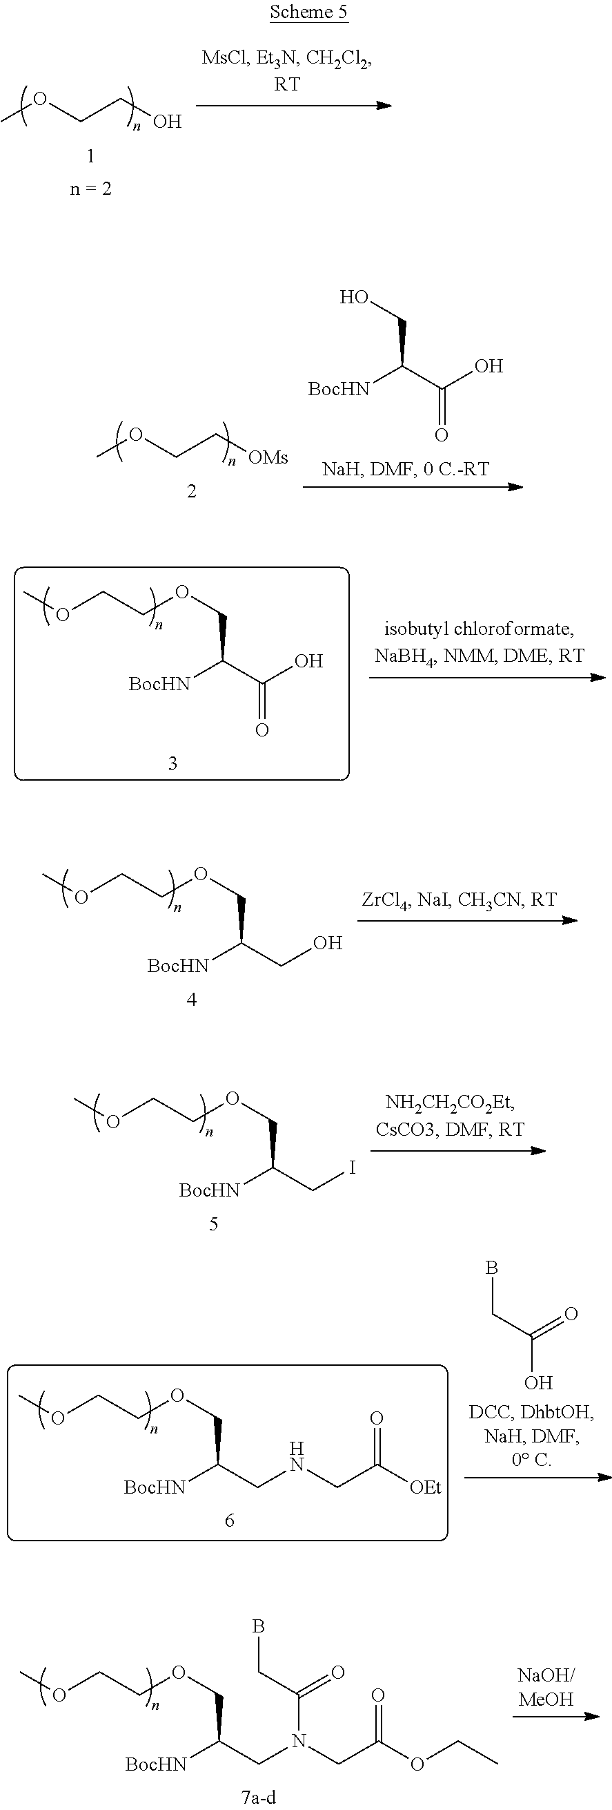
COCC[OMs].[BocHN]C(C(O)=O)CO.COCCO.[BocHN]C(C(O)=O)COCCOC.[BocHN]C(CO)COCCOC.[BocHN]C(CI)COCCOC.[BocHN]C(CNCC([OEt])=O)COCCOC.BCC(=O)O.[BocHN]C(CN(CC(OCC)=O)C(=O)CB)COCCOC
